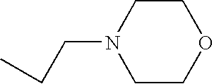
C(N1CCOCC1)CC
